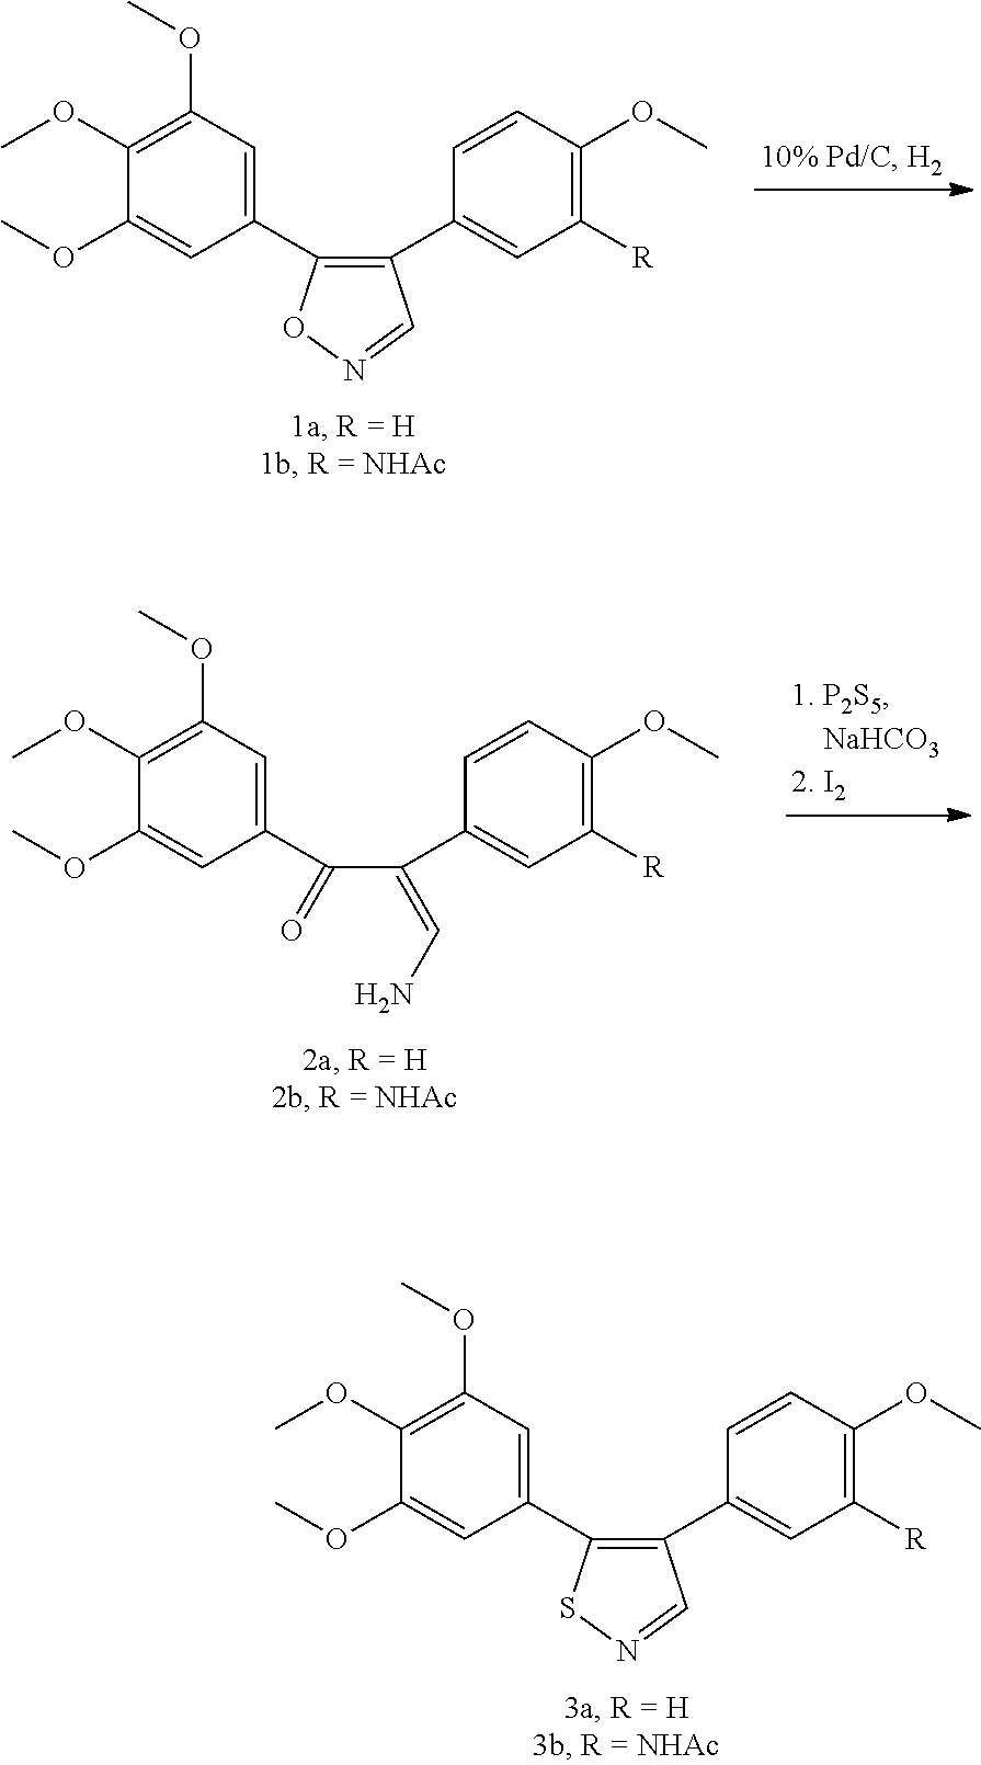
C1(C2=C(C3=CC([R])=C(OC)C=C3)C=NO2)=CC(OC)=C(OC)C(OC)=C1.C1(C2=C(C3=CC([R])=C(OC)C=C3)C=NS2)=CC(OC)=C(OC)C(OC)=C1.C1(C(C(C2=CC([R])=C(OC)C=C2)=CN)=O)=CC(OC)=C(OC)C(OC)=C1
